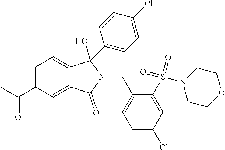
C1=C(C(C)=O)C=C2C(=C1)C(C1=CC=C(Cl)C=C1)(O)N(CC1=CC=C(Cl)C=C1S(=O)(N1CCOCC1)=O)C2=O
